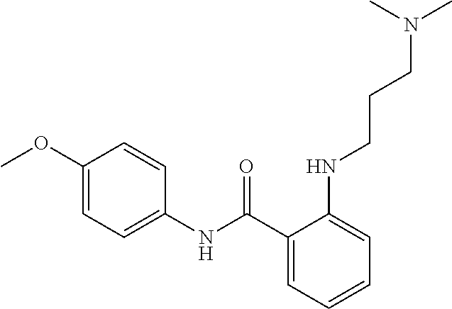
C1(C(NC2=CC=C(OC)C=C2)=O)=CC=CC=C1NCCCN(C)C
